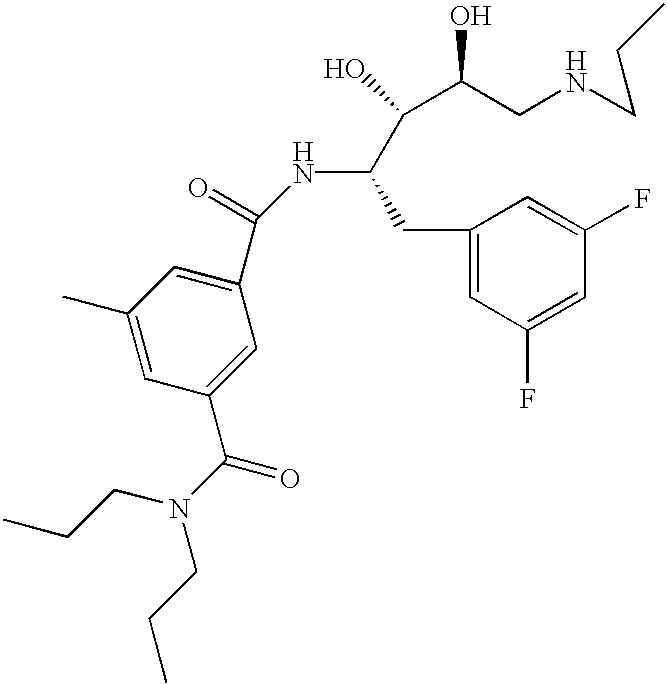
C1(C(=O)NC(C(C(CNCCC)O)O)CC2=CC(F)=CC(F)=C2)=CC(C)=CC(C(N(CCC)CCC)=O)=C1
